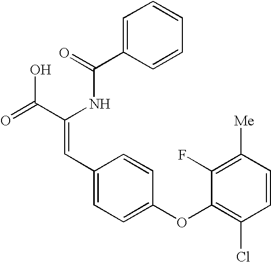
C(=O)(NC(C(=O)O)=CC1=CC=C(OC2=C(Cl)C=CC([Me])=C2F)C=C1)C1=CC=CC=C1
